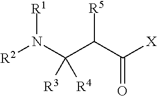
[R2]N(C(C(C([X])=O)[R5])([R4])[R3])[R1]
